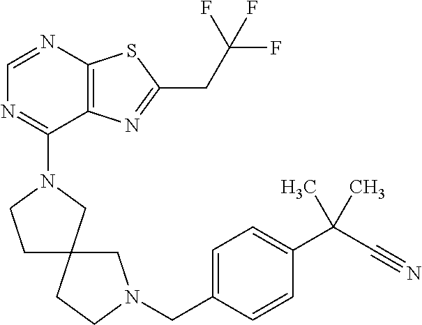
C1=NC2=C(C(N3CCC4(C3)CCN(CC3=CC=C(C(C#N)(C)C)C=C3)C4)=N1)N=C(CC(F)(F)F)S2
